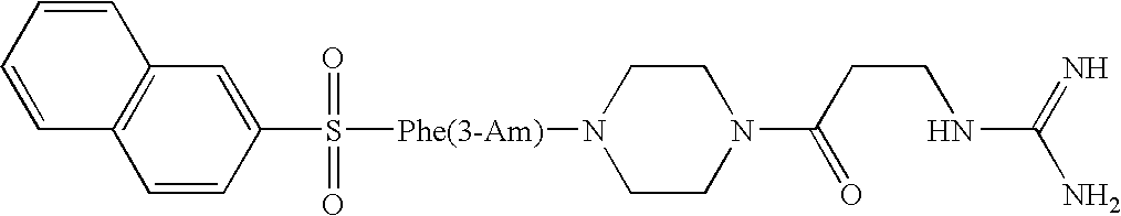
C1=CC2=C(C=C1)C=C(S([Phe(3-Am)]N1CCN(C(CCNC(N)=N)=O)CC1)(=O)=O)C=C2
